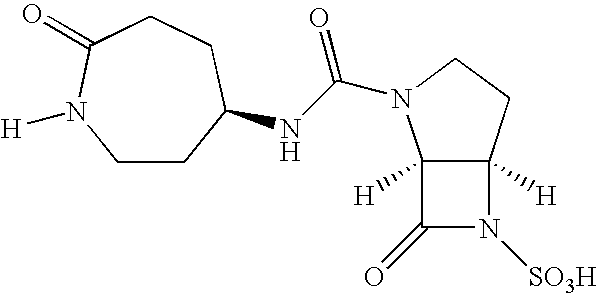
C12([H])C([H])(CCN1C(NC1CCN([H])C(=O)CC1)=O)N([SO3H])C2=O
